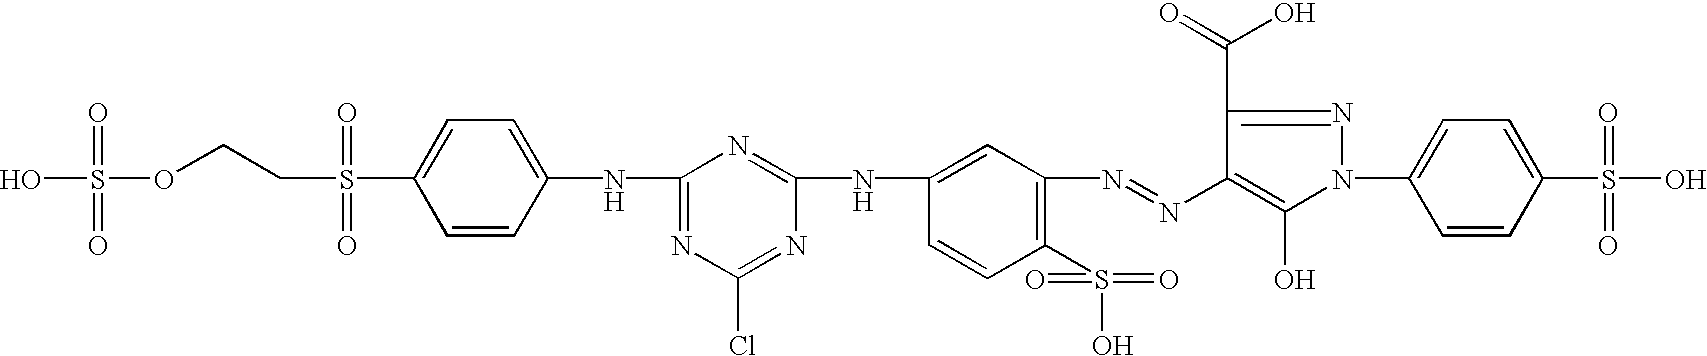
OS(OCCS(C1=CC=C(NC2=NC(Cl)=NC(NC3=CC(N=NC4=C(O)N(C5=CC=C(S(O)(=O)=O)C=C5)N=C4C(=O)O)=C(S(O)(=O)=O)C=C3)=N2)C=C1)(=O)=O)(=O)=O
